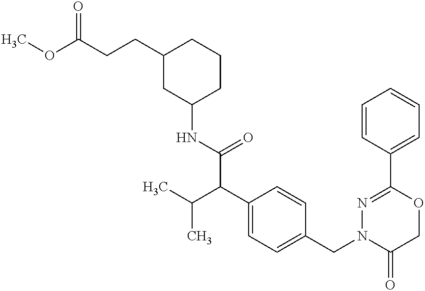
C1(NC(C(C2=CC=C(CN3C(=O)COC(C4=CC=CC=C4)=N3)C=C2)C(C)C)=O)CCCC(CCC(OC)=O)C1
